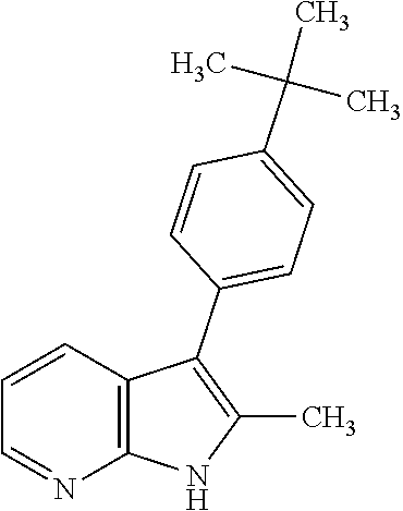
C1=CC2=C(N=C1)NC(C)=C2C1=CC=C(C(C)(C)C)C=C1
